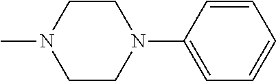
CN1CCN(C2=CC=CC=C2)CC1
